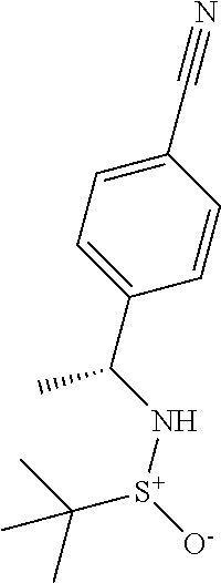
C1=CC(C(N[S+]([O-])C(C)(C)C)C)=CC=C1C#N
